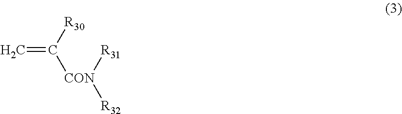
C=C([R30])[CON]([R31])[R32]
